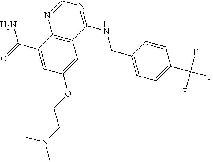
C1(C(=O)N)=CC(OCCN(C)C)=CC2=C1N=CN=C2NCC1=CC=C(C(F)(F)F)C=C1
